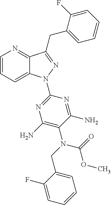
C1=CC=C2C(=N1)C(CC1=CC=CC=C1F)=NN2C1=NC(N)=C(N(C(OC)=O)CC2=CC=CC=C2F)C(N)=N1
